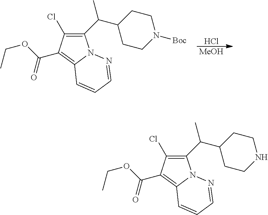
Cl.[MeOH].O(C(=O)C1=C2N(N=CC=C2)C(C(C)C2CCN([Boc])CC2)=C1Cl)CC.O(C(=O)C1=C2N(N=CC=C2)C(C(C)C2CCNCC2)=C1Cl)CC
